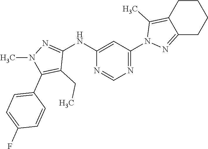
N1=C(N2N=C3C(=C2C)CCCC3)C=C(NC2=NN(C)C(C3=CC=C(F)C=C3)=C2CC)N=C1
